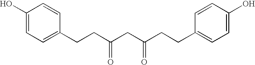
C1(O)=CC=C(CCC(CC(CCC2=CC=C(O)C=C2)=O)=O)C=C1
